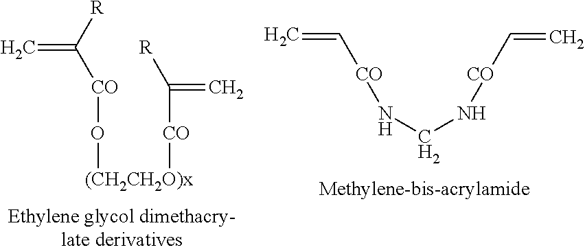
[R]C([CO]O[(CH2CH2O)x][CO]C(=C)[R])=C.C=C[CO]NCN[CO]C=C
